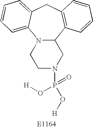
N12C(C3=C(CC4=CC=CC=C14)C=CC=C3)CN(P(O[H])(=O)O[H])CC2
